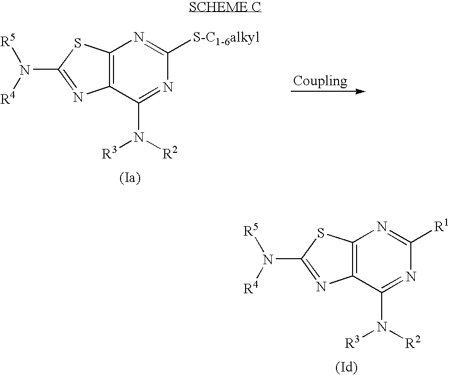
C12=C(C(N([R2])[R3])=NC([S-C1-6alkyl])=N1)N=C(N([R5])[R4])S2.C12=C(C(N([R2])[R3])=NC([R1])=N1)N=C(N([R5])[R4])S2
